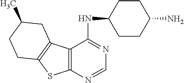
C12=C(N=CN=C1NC1CCC(N)CC1)SC1=C2CC(C)CC1
